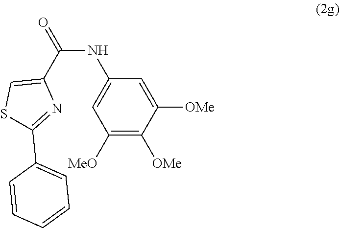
C1([MeO])=C([OMe])C([OMe])=CC(NC(=O)C2=CSC(C3=CC=CC=C3)=N2)=C1
